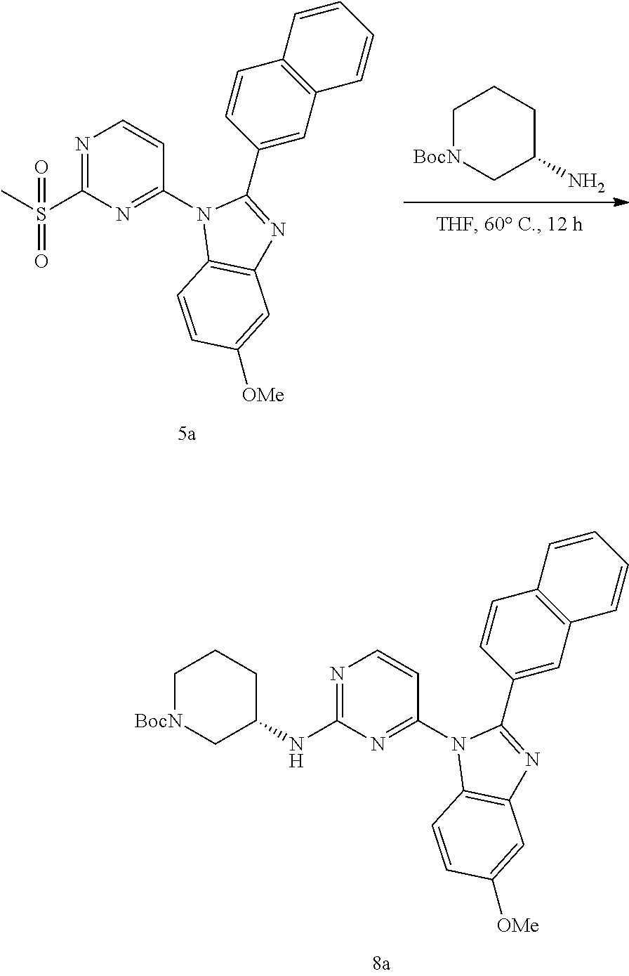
N1=C(NC2CCC[BocN]C2)N=C(N2C3=C(N=C2C2=CC4=C(C=C2)C=CC=C4)C=C([OMe])C=C3)C=C1.C1[BocN]CC(N)CC1.N1=C(S(C)(=O)=O)N=C(N2C3=C(N=C2C2=CC4=C(C=C2)C=CC=C4)C=C([OMe])C=C3)C=C1
